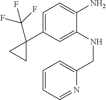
C1=C(C2(C(F)(F)F)CC2)C=C(NCC2=CC=CC=N2)C(N)=C1
